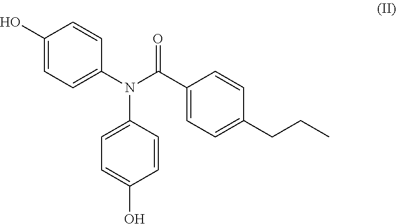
C1(O)=CC=C(N(C(C2=CC=C(CCC)C=C2)=O)C2=CC=C(O)C=C2)C=C1
